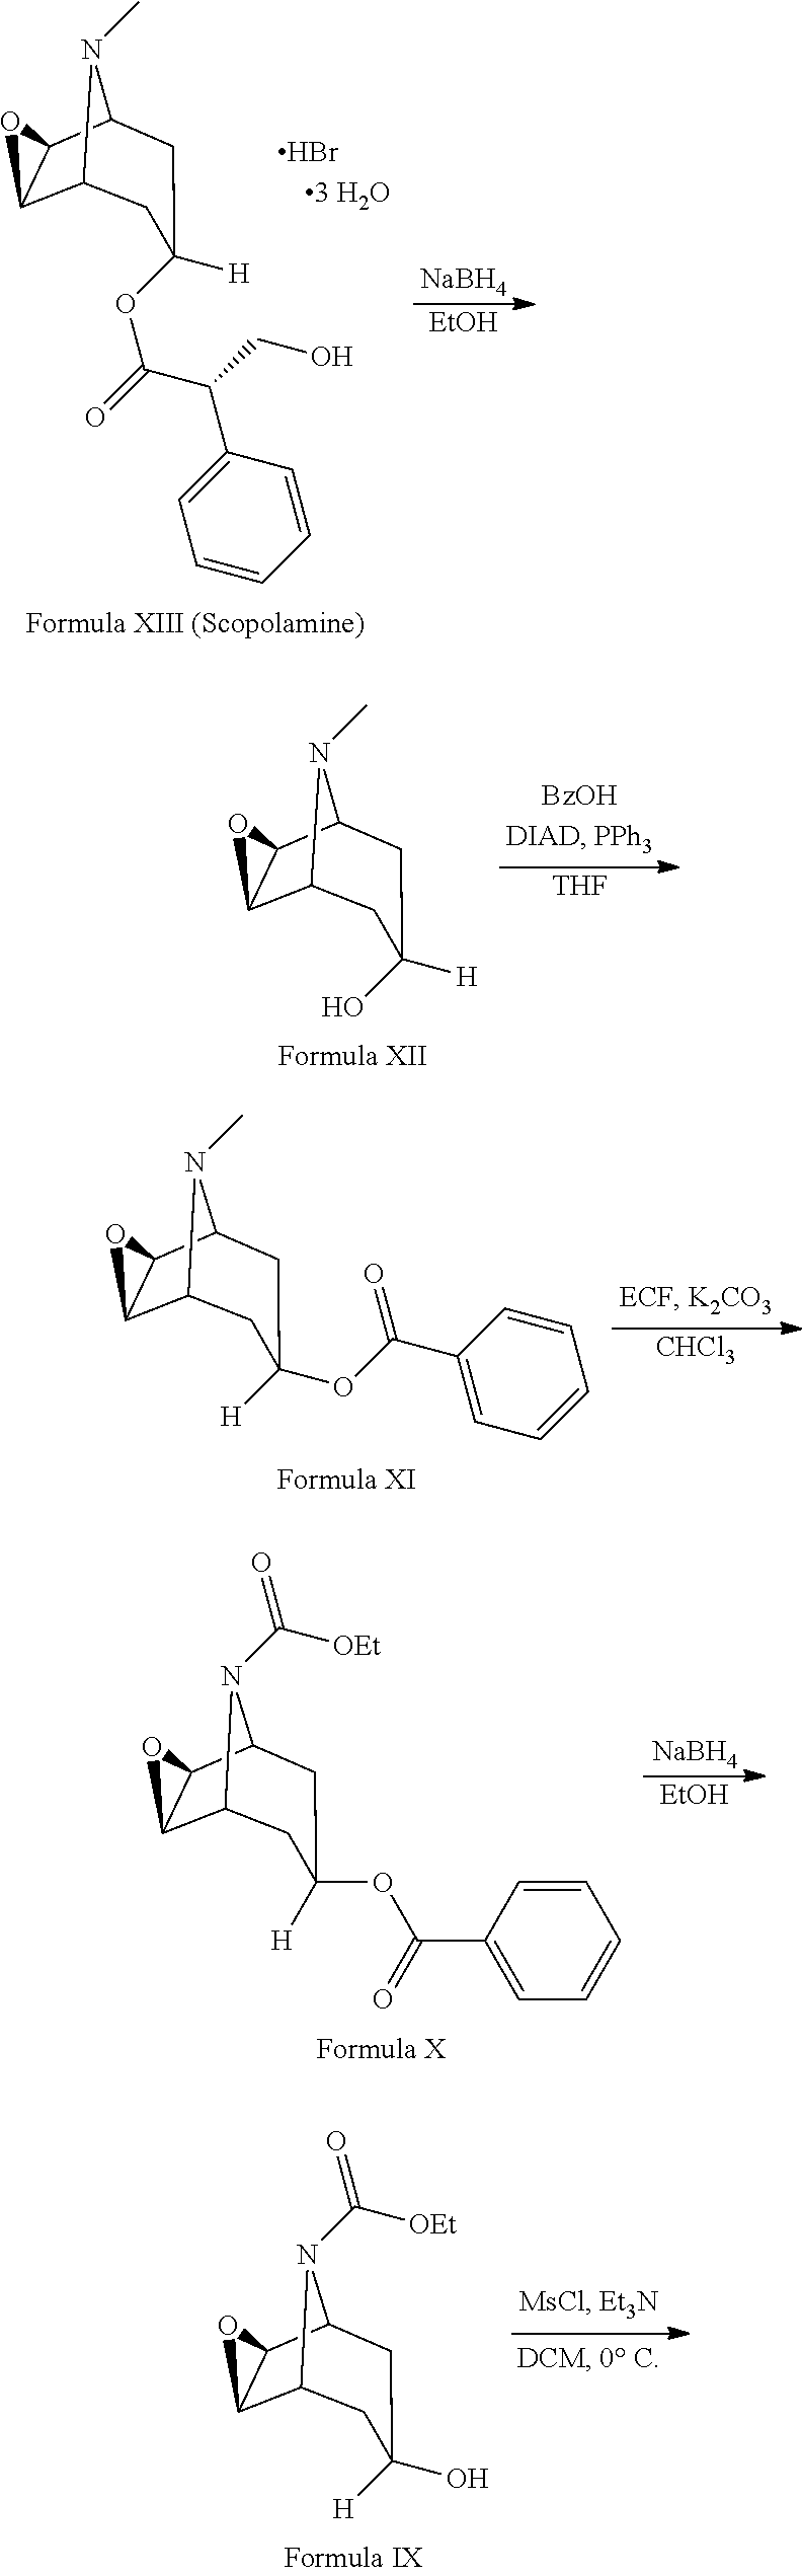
C12C3C(C(N1C)CC([H])(O)C2)O3.[THF].C12C3C(C(N1C)CC(OC(C1=CC=CC=C1)=O)([H])C2)O3.[CHCl3].C12C3C(C(N1C([OEt])=O)CC([H])(OC(C1=CC=CC=C1)=O)C2)O3.[NaBH4].[EtOH].C12C3C(C(N1C([OEt])=O)CC(O)([H])C2)O3.[NaBH4].[EtOH].C12C3C(C(N1C)CC([H])(OC(=O)C(CO)C1=CC=CC=C1)C2)O3.Br
